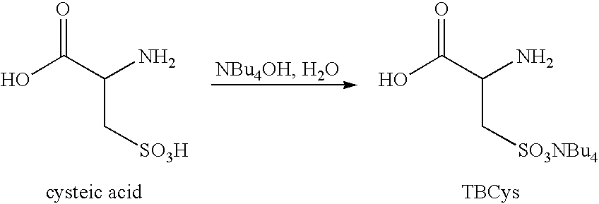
OC(C(N)C[SO3H])=O.OC(C(N)C[SO3NBu4])=O
